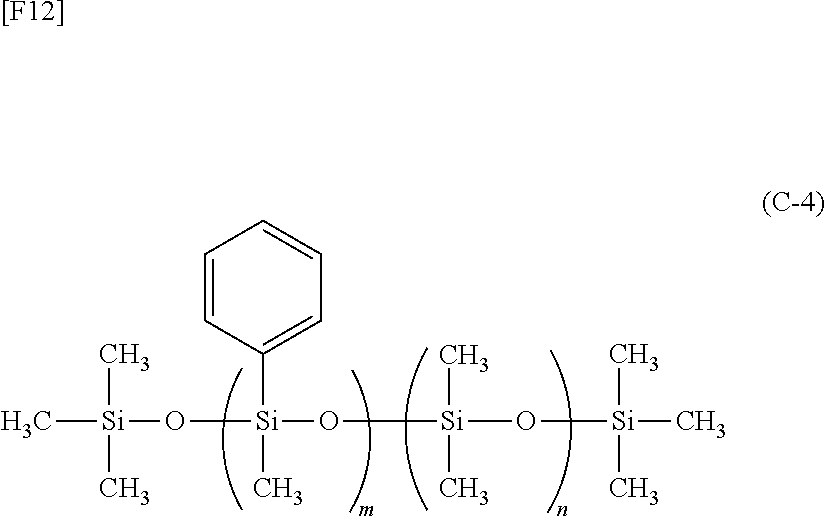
C[Si](C)(C)O[Si](O[Si](O[Si](C)(C)C)(C)C)(C)C1=CC=CC=C1.[[F12]]
